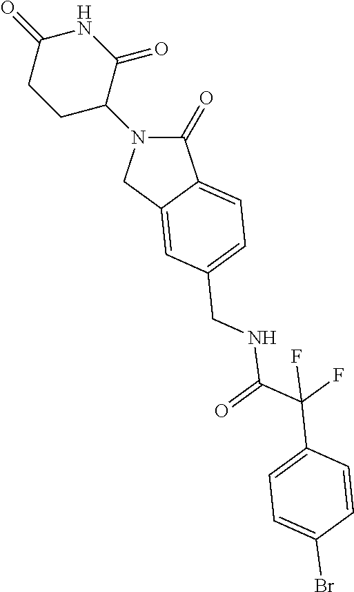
C1(=O)N(C2CCC(=O)NC2=O)CC2=CC(CNC(C(C3=CC=C(Br)C=C3)(F)F)=O)=CC=C12
